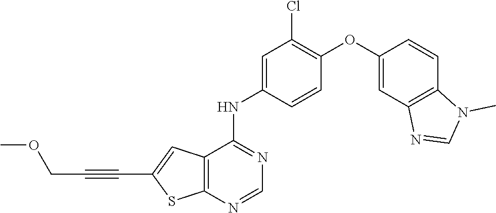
C1=NC2=C(C(NC3=CC(Cl)=C(OC4=CC5=C(C=C4)N(C)C=N5)C=C3)=N1)C=C(C#CCOC)S2
